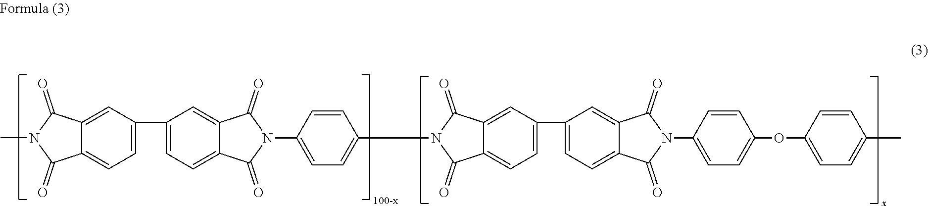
C1(C2=CC=C3C(=C2)C(=O)N(C2=CC=C(N4C(=O)C5=CC(C6=CC=C7C(=C6)C(=O)N(C)C7=O)=CC=C5C4=O)C=C2)C3=O)=CC=C2C(=C1)C(=O)N(C1=CC=C(OC3=CC=C(C)C=C3)C=C1)C2=O
